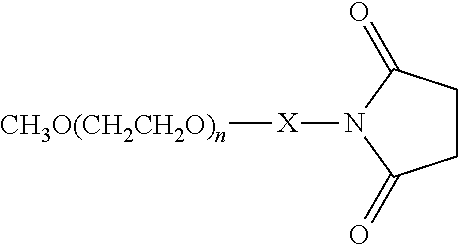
C1CC(=O)N([X][CH3O(CH2CH2O)n])C1=O
